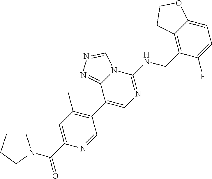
C1(C(N2CCCC2)=O)=CC(C)=C(C2=CN=C(NCC3=C4C(=CC=C3F)OCC4)N3C2=NN=C3)C=N1
